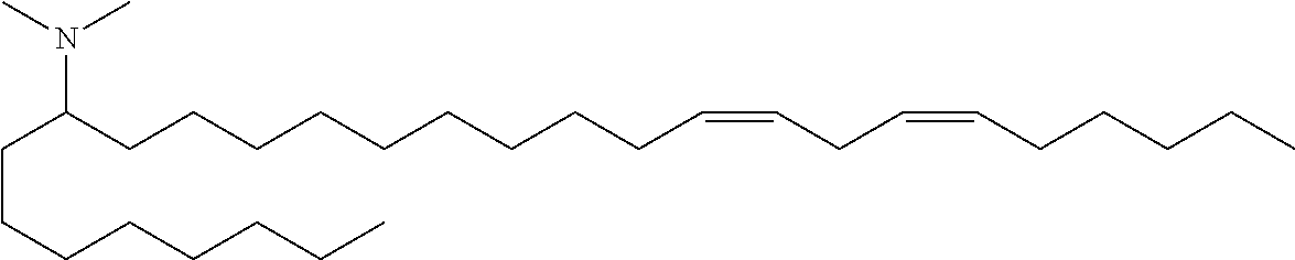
N(C(CCCCCCCCCC=CCC=CCCCCC)CCCCCCCC)(C)C
